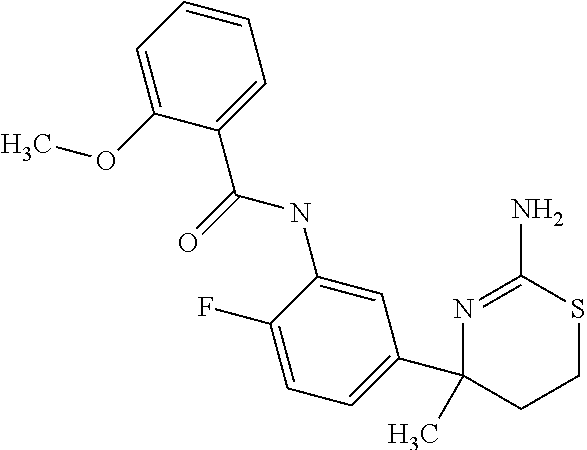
C1=C(NC(C2=CC=CC=C2OC)=O)C(F)=CC=C1C1(C)CCSC(N)=N1
